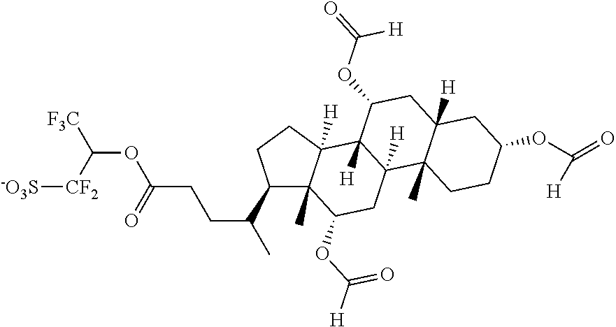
[F3C]C([CF2][-O3S])OC(=O)CCC(C)C1C2(C)C([H])(CC1)C1([H])C([H])(CC2OC([H])=O)C2(C)C([H])(CC1OC([H])=O)CC(OC(=O)[H])CC2
